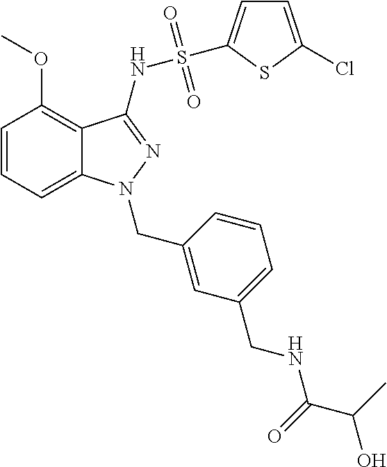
C1=CC=C2C(=C1OC)C(NS(C1=CC=C(Cl)S1)(=O)=O)=NN2CC1=CC(CNC(=O)C(O)C)=CC=C1
